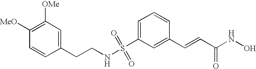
C(NS(C1=CC=CC(C=CC(NO)=O)=C1)(=O)=O)CC1=CC([OMe])=C([MeO])C=C1
